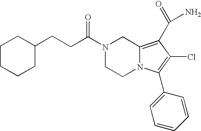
N1(C(CCC2CCCCC2)=O)CCN2C(=C(C(N)=O)C(Cl)=C2C2=CC=CC=C2)C1
